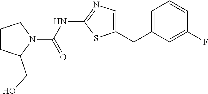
C1(CC2=CC=CC(F)=C2)=CN=C(NC(N2CCCC2CO)=O)S1
